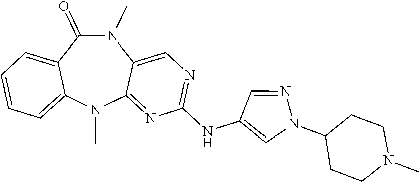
N1(C)C(=O)C2=CC=CC=C2N(C)C2=NC(NC3=CN(C4CCN(C)CC4)N=C3)=NC=C12
